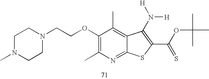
C1(OCCN2CCN(C)CC2)=C(C)N=C2C(=C1C)C(N([H])[H])=C(C(OC(C)(C)C)=S)S2
